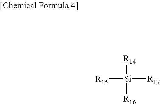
[Si]([R14])([R16])([R15])[R17]
